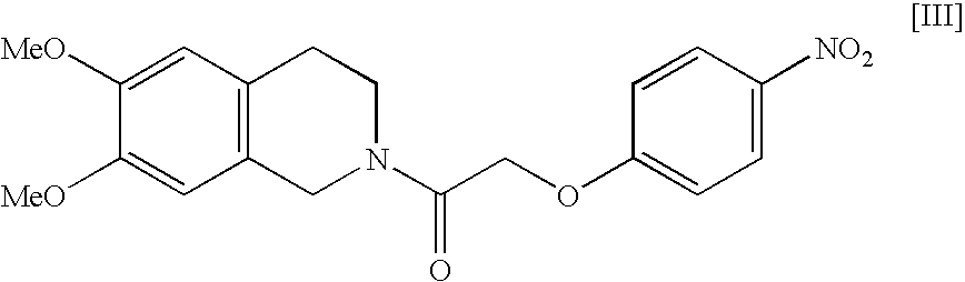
C12=C(C=C([MeO])C([MeO])=C1)CCN(C(COC1=CC=C([NO2])C=C1)=O)C2
